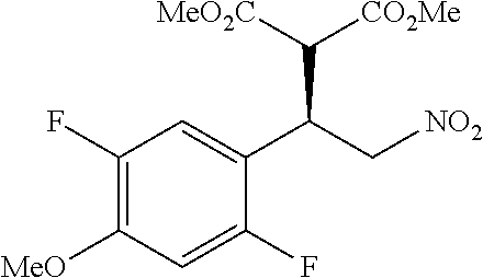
C1(F)=C([MeO])C=C(F)C(C(C[NO2])C([MeO2C])[CO2Me])=C1
